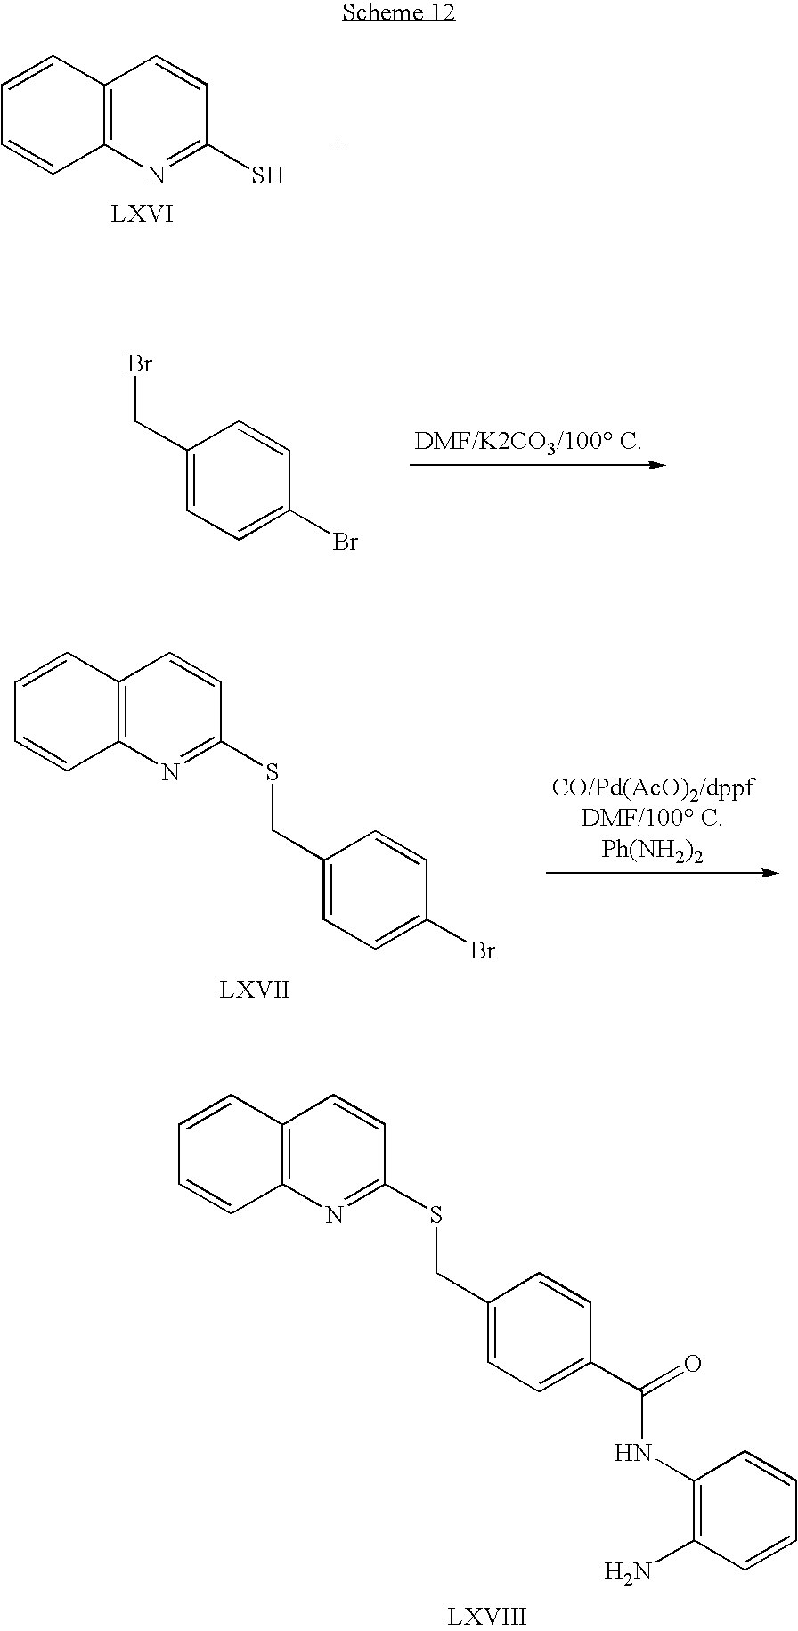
C1=CC2=C(C=C1)N=C(S)C=C2.C1(CBr)=CC=C(Br)C=C1.C1(CSC2=NC3=C(C=CC=C3)C=C2)=CC=C(Br)C=C1.C1(CSC2=NC3=C(C=CC=C3)C=C2)=CC=C(C(=O)NC2=C(N)C=CC=C2)C=C1
